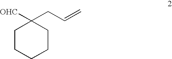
C1CCCCC1([OHC])CC=C
